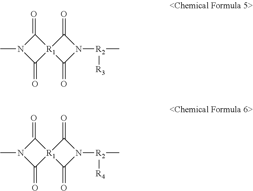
C1(=O)[R1]2(C(=O)N1C)C(=O)N([R2]([R3])C)C2=O.C1(=O)[R1]2(C(=O)N1C)C(=O)N([R2]([R4])C)C2=O
